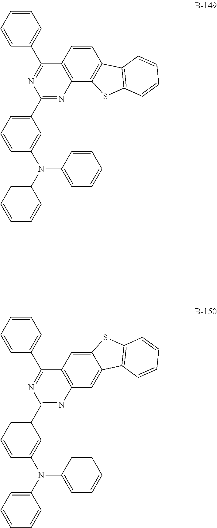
C1=CC2=C(C3=C1C1=C(S3)C=CC=C1)N=C(C1=CC=CC(N(C3=CC=CC=C3)C3=CC=CC=C3)=C1)N=C2C1=CC=CC=C1.C12=CC3=C(C=C1C1=C(S2)C=CC=C1)N=C(C1=CC=CC(N(C2=CC=CC=C2)C2=CC=CC=C2)=C1)N=C3C1=CC=CC=C1
